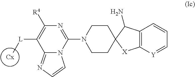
C12=C([Y]=CC=C1)[X]C1(C2N)CCN(C2=NC([R4])=C([L]C)C3=NC=CN23)CC1
